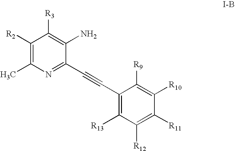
C1([R2])=C(C)N=C(C#CC2=C([R13])C([R12])=C([R11])C([R10])=C2[R9])C(N)=C1[R3]
